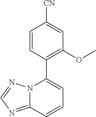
C12=NC=NN1C(C1=C(OC)C=C([CN])C=C1)=CC=C2
